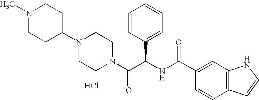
N1(C)CCC(N2CCN(C(C(NC(C3=CC4=C(C=C3)C=CN4)=O)C3=CC=CC=C3)=O)CC2)CC1.Cl
